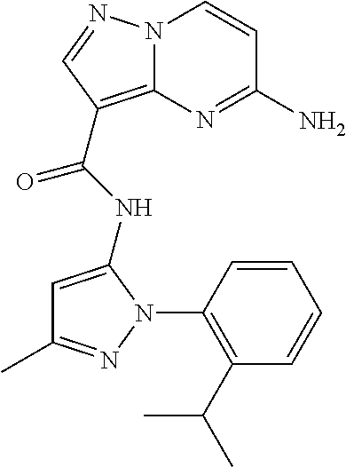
NC1=NC2=C(C(=O)NC3=CC(C)=NN3C3=C(C(C)C)C=CC=C3)C=NN2C=C1
